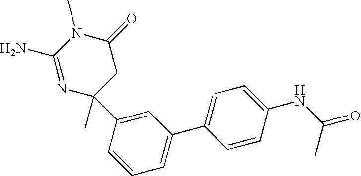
N1=C(N)N(C)C(=O)CC1(C)C1=CC(C2=CC=C(NC(=O)C)C=C2)=CC=C1
